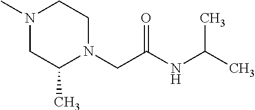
N1(C)CC(C)N(CC(NC(C)C)=O)CC1
